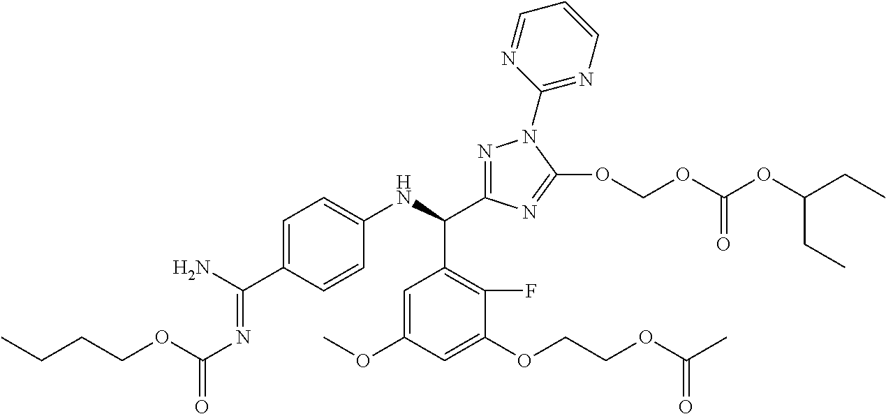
C(CCOC(N=C(N)C1=CC=C(NC(C2=C(F)C(OCCOC(C)=O)=CC(OC)=C2)C2=NN(C3=NC=CC=N3)C(OCOC(OC(CC)CC)=O)=N2)C=C1)=O)C
